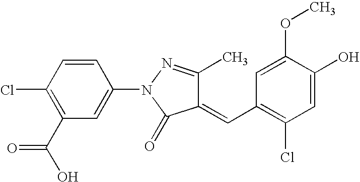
C1(N2C(=O)C(=CC3=C(Cl)C=C(O)C(OC)=C3)C(C)=N2)=CC(C(O)=O)=C(Cl)C=C1
